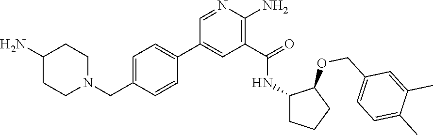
C1=NC(N)=C(C(=O)NC2CCCC2OCC2=CC=C(C)C(C)=C2)C=C1C1=CC=C(CN2CCC(N)CC2)C=C1
